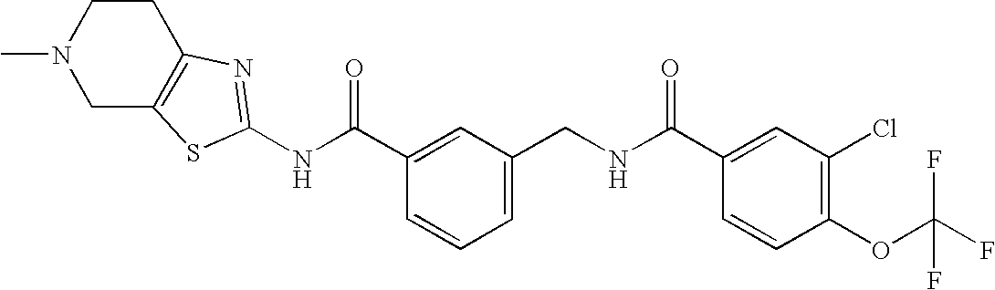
N(C(C1=CC(CNC(C2=CC(Cl)=C(OC(F)(F)F)C=C2)=O)=CC=C1)=O)C1=NC2=C(CN(C)CC2)S1
